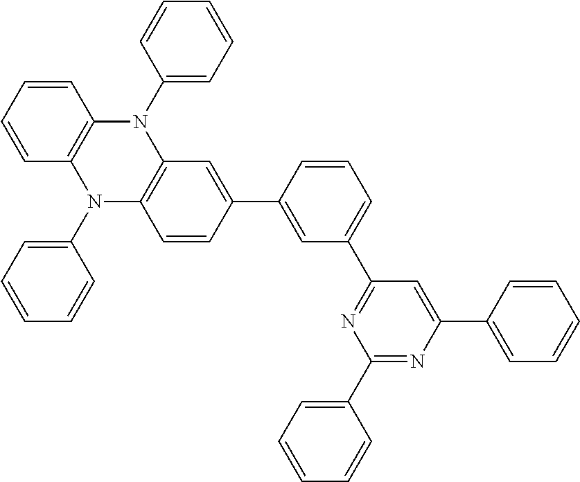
C1(C2=CC(C3=NC(C4=CC=CC=C4)=NC(C4=CC=CC=C4)=C3)=CC=C2)=CC2=C(C=C1)N(C1=CC=CC=C1)C1=C(N2C2=CC=CC=C2)C=CC=C1
